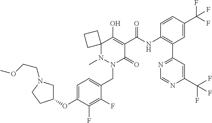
C1=C(OC2CN(CCOC)CC2)C(F)=C(F)C(CN2C(=O)C(C(NC3=C(C4=NC=NC(C(F)(F)F)=C4)C=C(C(F)(F)F)C=C3)=O)=C(O)C3(CCC3)N2C)=C1
